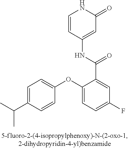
C1=C(C(C)C)C=CC(OC2=CC=C(F)C=C2C(=O)NC2=CC(=O)NC=C2)=C1
